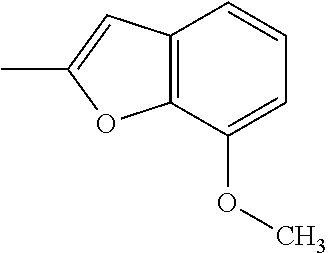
C12=C(C(OC)=CC=C1)OC(C)=C2
